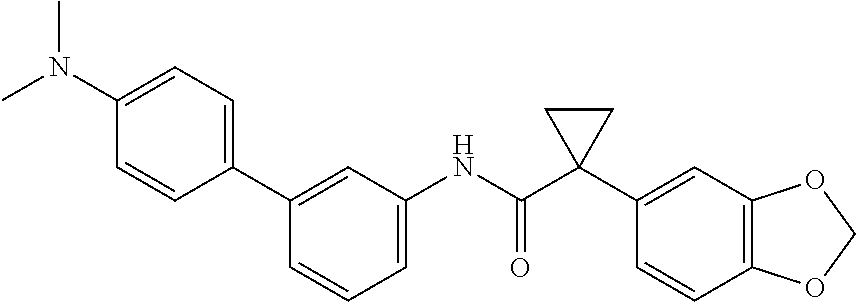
C1=C(NC(C2(C3=CC4=C(C=C3)OCO4)CC2)=O)C=C(C2=CC=C(N(C)C)C=C2)C=C1
